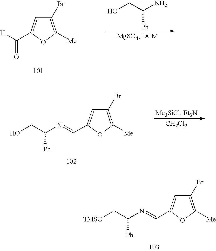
C1(Br)=C([Me])OC(C([H])=O)=C1.OCC(N)[Ph].C1(Br)=C([Me])OC(C=NC(CO)[Ph])=C1.[CH2Cl2].C1(Br)=C([Me])OC(C=NC(C[TMSO])[Ph])=C1
